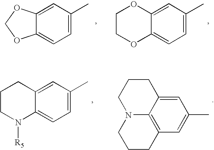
C1=C(C)C=C2C(=C1)OCO2.C1=C(C)C=C2C(=C1)OCCO2.C1=C(C)C=C2C(=C1)N([R5])CCC2.C1=C(C)C=C2C3=C1CCCN3CCC2
